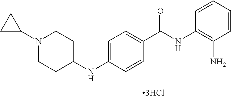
C1=CC=CC(N)=C1NC(C1=CC=C(NC2CCN(C3CC3)CC2)C=C1)=O
